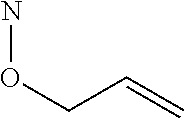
NOCC=C
